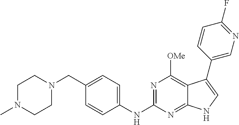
C1N(C)CCN(CC2=CC=C(NC3=NC([OMe])=C4C(=N3)NC=C4C3=CN=C(F)C=C3)C=C2)C1
